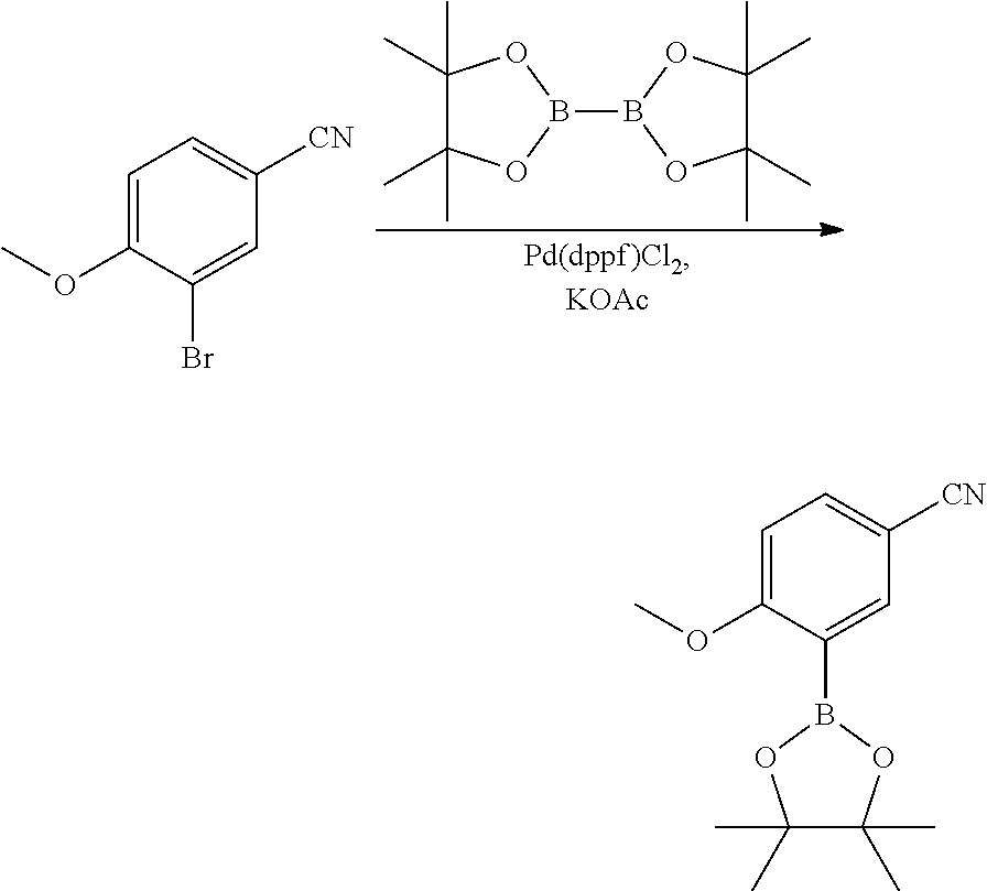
C1(C)(C)C(C)(C)OB(B2OC(C)(C)C(C)(C)O2)O1.C1=C(OC)C(Br)=CC([CN])=C1.C1=C(OC)C(B2OC(C)(C)C(C)(C)O2)=CC([CN])=C1
